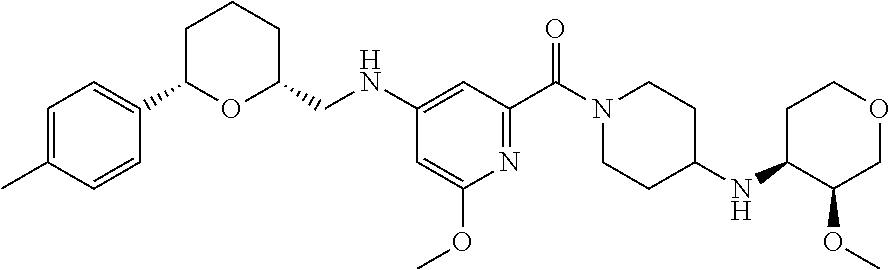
C1=C(C)C=CC(C2OC(CNC3=CC(C(N4CCC(NC5C(OC)COCC5)CC4)=O)=NC(OC)=C3)CCC2)=C1
